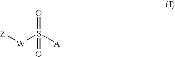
[Z][W]S([A])(=O)=O
